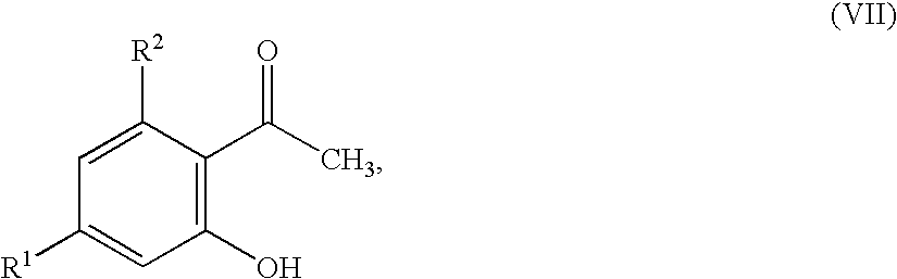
C1(O)=C(C(C)=O)C([R2])=CC([R1])=C1
